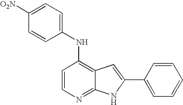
C1=CN=C2C(=C1NC1=CC=C([O2N])C=C1)C=C(C1=CC=CC=C1)N2
